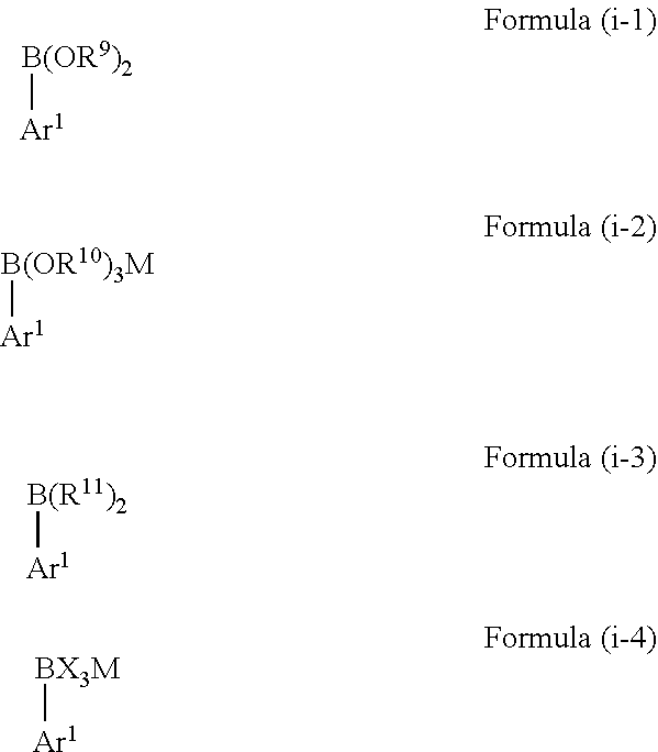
[B(OR9)2][Ar1].[B(OR10)3M][Ar1].[B(R11)2][Ar1].[BX3M][Ar1]
